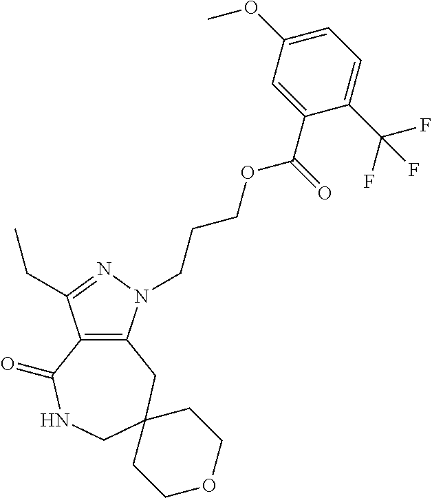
C12=C(N(CCCOC(C3=CC(OC)=CC=C3C(F)(F)F)=O)N=C1CC)CC1(CNC2=O)CCOCC1
